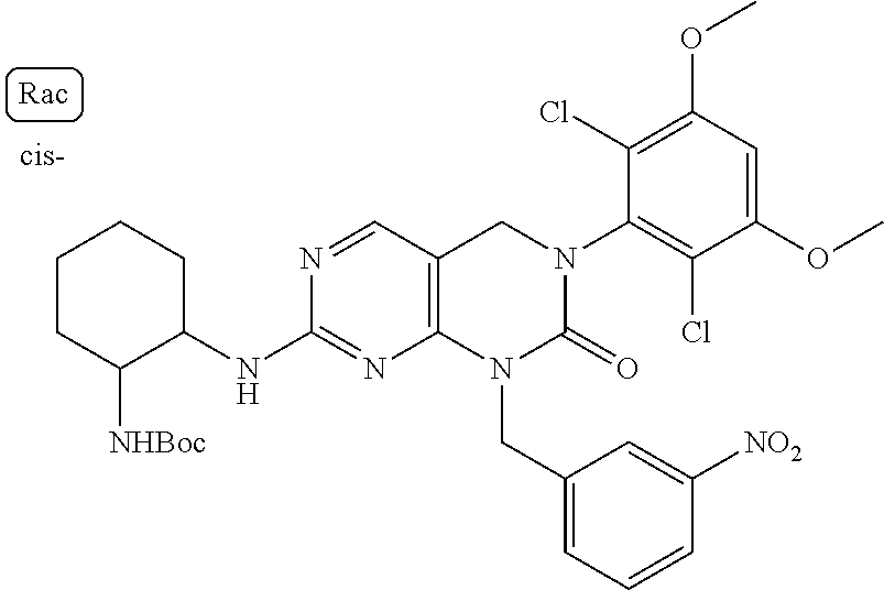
C1(NC2C([NHBoc])CCCC2)=NC2=C(C=N1)CN(C1=C(Cl)C(OC)=CC(OC)=C1Cl)C(=O)N2CC1=CC=CC([NO2])=C1
